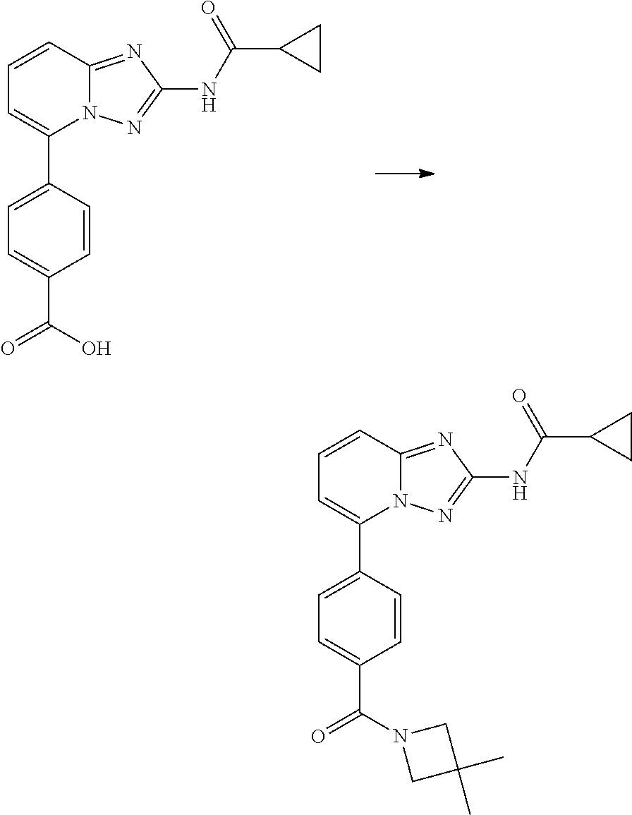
C1=CC2=NC(NC(C3CC3)=O)=NN2C(C2=CC=C(C(O)=O)C=C2)=C1.C1=CC2=NC(NC(C3CC3)=O)=NN2C(C2=CC=C(C(N3CC(C)(C)C3)=O)C=C2)=C1
